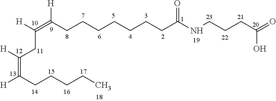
[H]C(CCCCC)=C(CC([H])=C([H])CCCCCCCC(=O)NCCCC(O)=O)[H]
